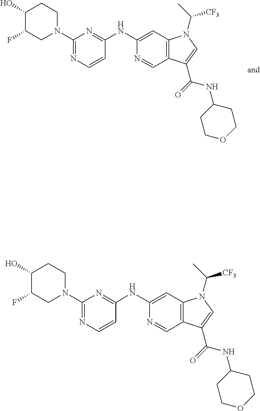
C1(N2CCC(O)C(F)C2)=NC=CC(NC2=CC3=C(C=N2)C(C(=O)NC2CCOCC2)=CN3C(C)[CF3])=N1.C1(N2CCC(O)C(F)C2)=NC=CC(NC2=CC3=C(C=N2)C(C(=O)NC2CCOCC2)=CN3C(C)[CF3])=N1
